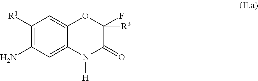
C1([R1])=C(N)C=C2C(=C1)OC(F)([R3])C(=O)N2[H]
